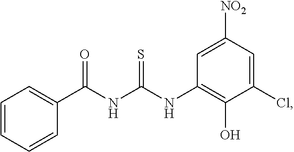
C1=CC=CC(C(NC(NC2=C(O)C(Cl)=CC([NO2])=C2)=S)=O)=C1
